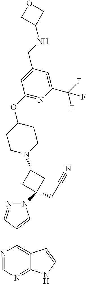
N1=CN=C2C(=C1C1=CN(C3(CC#N)CC(N4CCC(OC5=NC(C(F)(F)F)=CC(CNC6COC6)=C5)CC4)C3)N=C1)C=CN2
